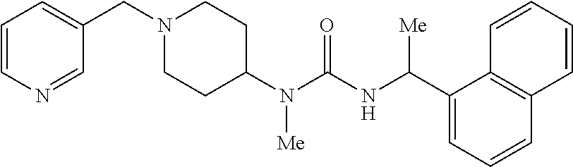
N1(CC2=CC=CN=C2)CCC(N(C(=O)NC(C2=CC=CC3=C2C=CC=C3)[Me])[Me])CC1
